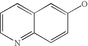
C1=CN=C2C(=C1)C=C(O)C=C2
